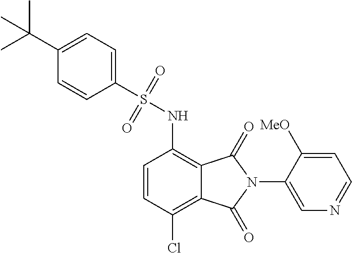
C1(C(C)(C)C)=CC=C(S(=O)(=O)NC2=C3C(=C(Cl)C=C2)C(=O)N(C2=CN=CC=C2[MeO])C3=O)C=C1
